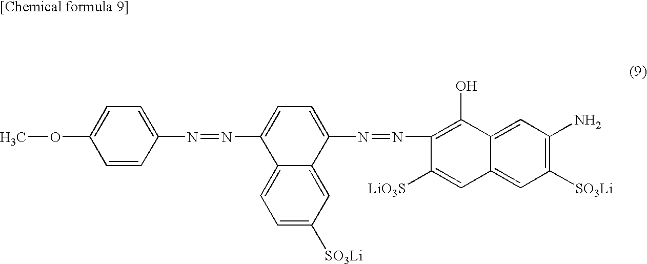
O(C1=CC=C(N=NC2=CC=C(N=NC3=C(O)C4=CC(N)=C([SO3Li])C=C4C=C3[LiO3S])C3=CC([SO3Li])=CC=C23)C=C1)C
